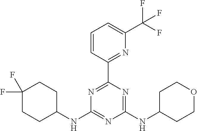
C1(NC2=NC(NC3CCOCC3)=NC(C3=NC(C(F)(F)F)=CC=C3)=N2)CCC(F)(F)CC1
